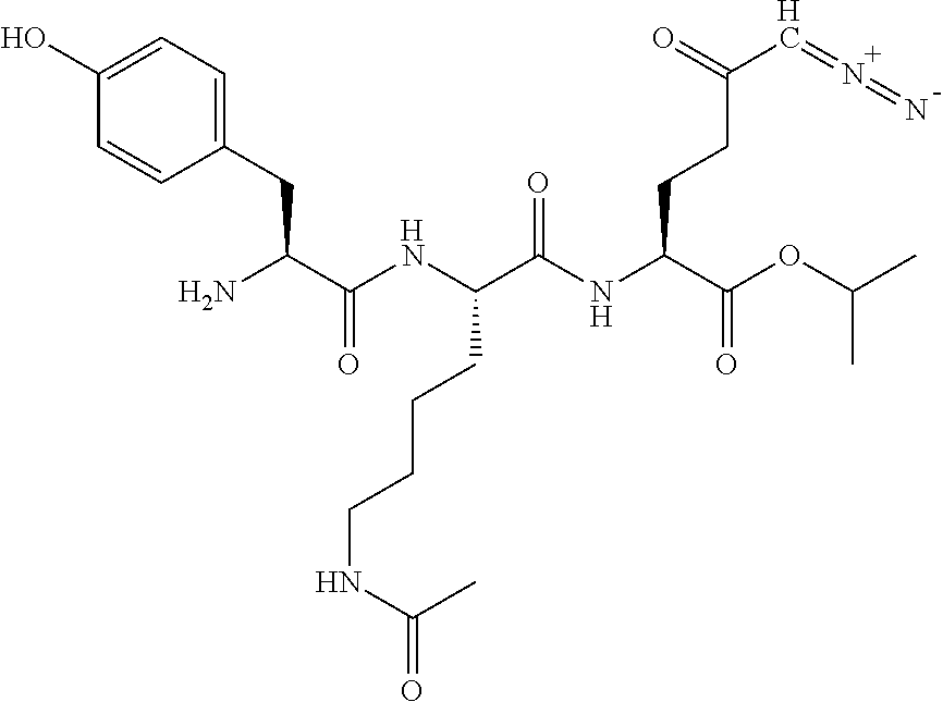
[H].N(C(C(=O)NC(C(=O)OC(C)C)CCC(C=N=N)=O)CCCCNC(C)=O)C(C(N)CC1=CC=C(O)C=C1)=O.[H]
